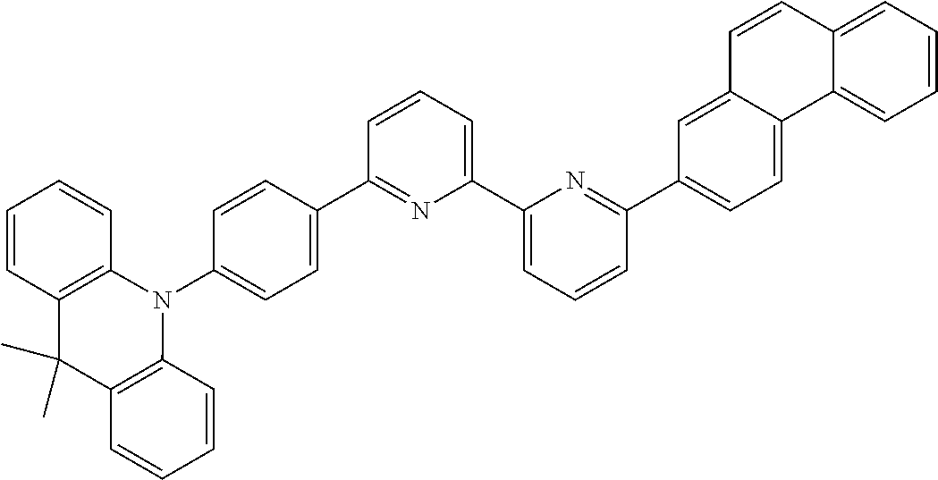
C1=C(C2=NC(C3=CC=CC(C4=CC=C5C(=C4)C=CC4=CC=CC=C54)=N3)=CC=C2)C=CC(N2C3=C(C(C)(C)C4=C2C=CC=C4)C=CC=C3)=C1
